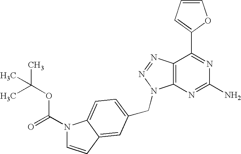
C1=CC=C(C2=NC(N)=NC3=C2N=NN3CC2=CC=C3N(C(OC(C)(C)C)=O)C=CC3=C2)O1
